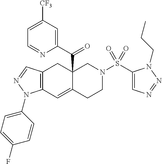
C12=C(C=NN1C1=CC=C(F)C=C1)CC1(C(C3=CC([CF3])=CC=N3)=O)C(=C2)CCN(S(C2=CN=NN2CCC)(=O)=O)C1
